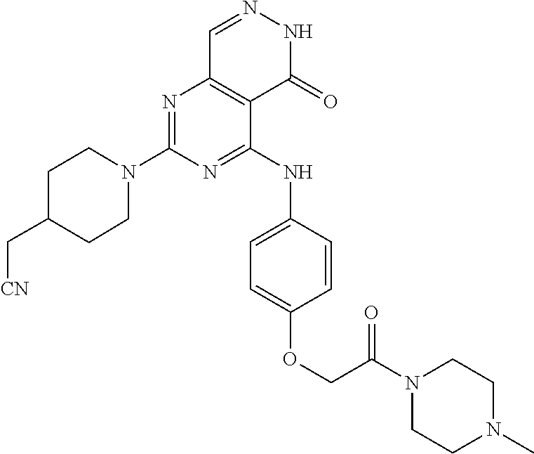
N1=C(N2CCC(C[CN])CC2)N=C(NC2=CC=C(OCC(N3CCN(C)CC3)=O)C=C2)C2=C1C=NNC2=O
